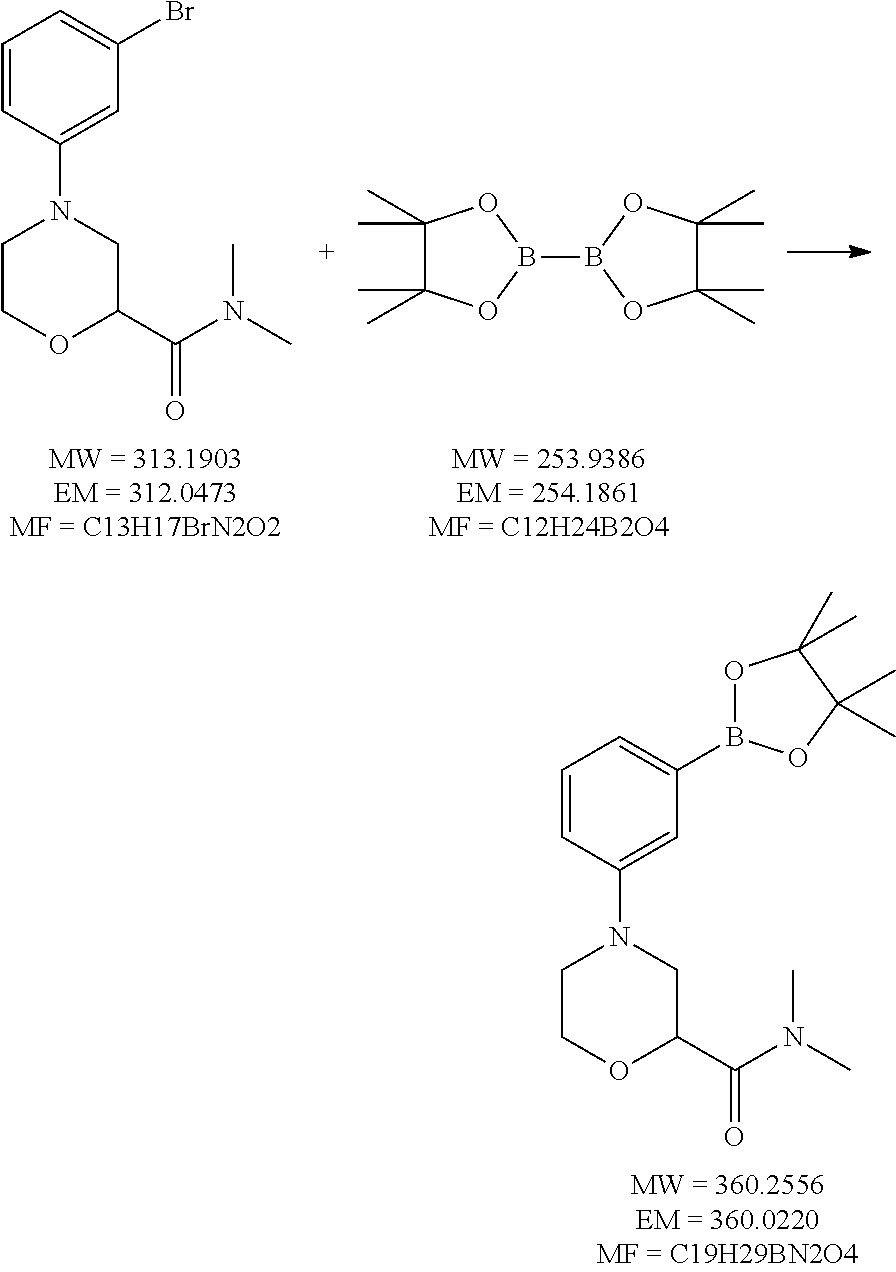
C1(C)(C)C(C)(C)OB(B2OC(C)(C)C(C)(C)O2)O1.C1=CC(N2CCOC(C(N(C)C)=O)C2)=CC(Br)=C1.C1=CC(N2CCOC(C(N(C)C)=O)C2)=CC(B2OC(C)(C)C(C)(C)O2)=C1
